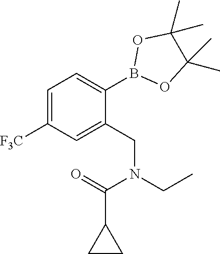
C1=C([F3C])C=C(CN(C(C2CC2)=O)CC)C(B2OC(C)(C)C(C)(C)O2)=C1
